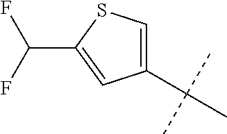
C1(C(C)(C)C)=CSC(C(F)F)=C1
